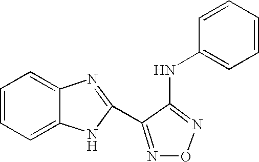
C1=CC=C2C(=C1)N=C(C1=NON=C1NC1=CC=CC=C1)N2
